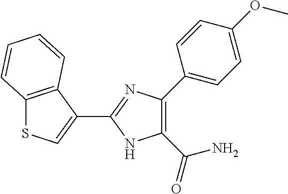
C1(C(N)=O)=C(C2=CC=C(OC)C=C2)N=C(C2=CSC3=C2C=CC=C3)N1
